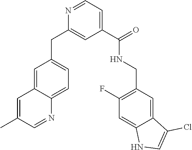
N1=CC=C(C(NCC2=C(F)C=C3C(=C2)C(Cl)=CN3)=O)C=C1CC1=CC=C2C(=C1)C=C(C)C=N2
